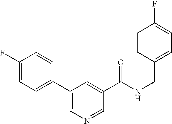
C1=C(F)C=CC(C2=CN=CC(C(NCC3=CC=C(F)C=C3)=O)=C2)=C1
